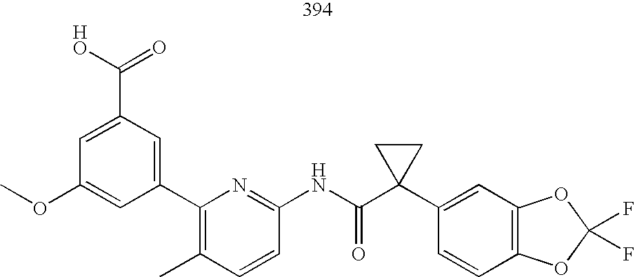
C1=C(C(O)=O)C=C(C2=C(C)C=CC(NC(C3(C4=CC5=C(C=C4)OC(F)(F)O5)CC3)=O)=N2)C=C1OC
